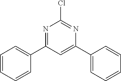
N1=C(C2=CC=CC=C2)C=C(C2=CC=CC=C2)N=C1Cl
